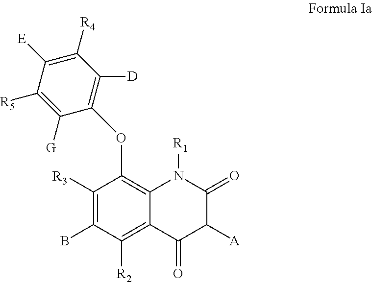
[R1]N1C2=C(OC3=C([D])C([R4])=C([E])C([R5])=C3[G])C([R3])=C(B)C([R2])=C2C(=O)C([A])C1=O
